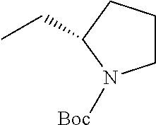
C1CN([Boc])C(CC)C1
